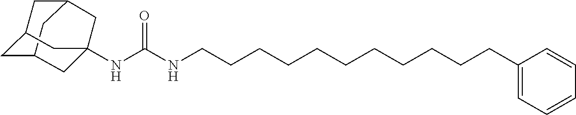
C12CC3CC(C1)CC(NC(NCCCCCCCCCCCC1=CC=CC=C1)=O)(C3)C2
